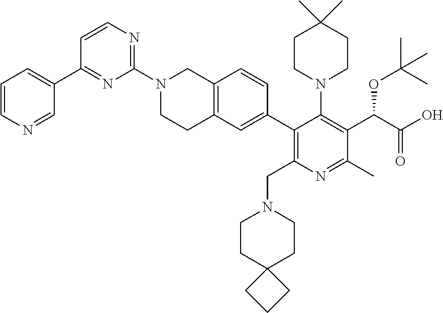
C1=CN=CC(C2=NC(N3CCC4=C(C3)C=CC(C3=C(CN5CCC6(CC5)CCC6)N=C(C)C(C(C(O)=O)OC(C)(C)C)=C3N3CCC(C)(C)CC3)=C4)=NC=C2)=C1
